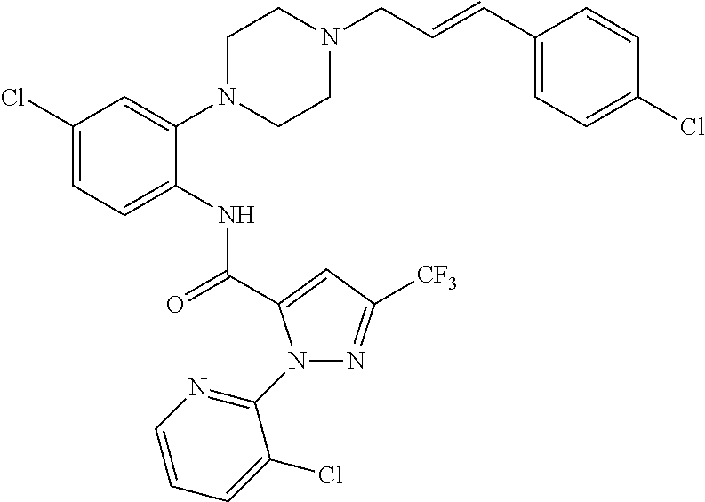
C1(Cl)=CC=C(NC(=O)C2=CC([CF3])=NN2C2=NC=CC=C2Cl)C(N2CCN(CC=CC3=CC=C(Cl)C=C3)CC2)=C1
